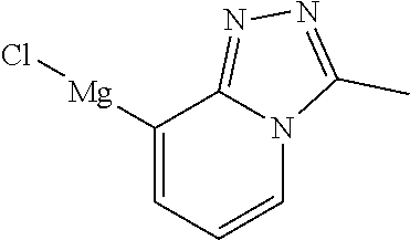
C1([Mg]Cl)=CC=CN2C1=NN=C2C
